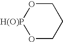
O1[H(O)P]OCCC1
